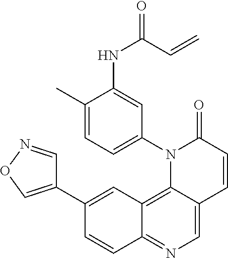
C12=C3C(=CN=C1C=CC(C1=CON=C1)=C2)C=CC(=O)N3C1=CC=C(C)C(NC(C=C)=O)=C1
